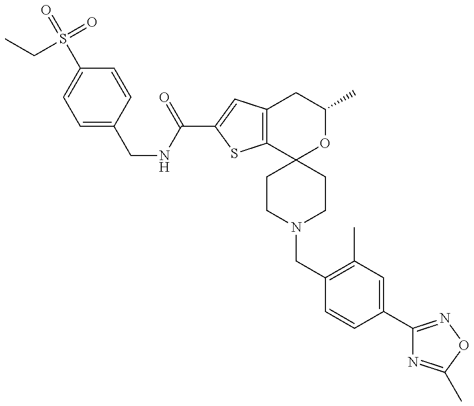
C1=C(CNC(=O)C2=CC3=C(S2)C2(OC(C)C3)CCN(CC3=C(C)C=C(C4=NOC(C)=N4)C=C3)CC2)C=CC(S(CC)(=O)=O)=C1
